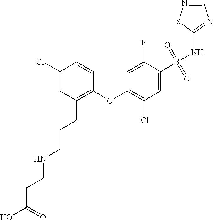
C1(Cl)=CC(CCCNCCC(O)=O)=C(OC2=C(Cl)C=C(S(NC3=NC=NS3)(=O)=O)C(F)=C2)C=C1
